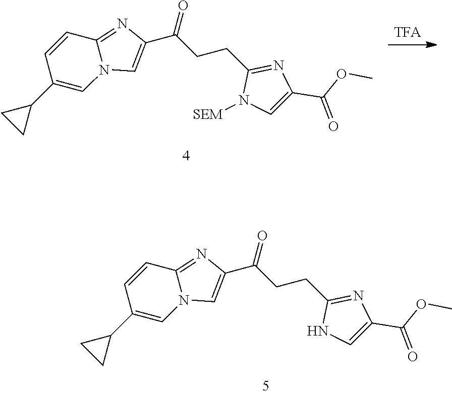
O=C(CCC1=NC(C(OC)=O)=CN1)C1=CN2C(=N1)C=CC(C1CC1)=C2.O=C(CCC1=NC(C(OC)=O)=CN1[SEM])C1=CN2C(=N1)C=CC(C1CC1)=C2
